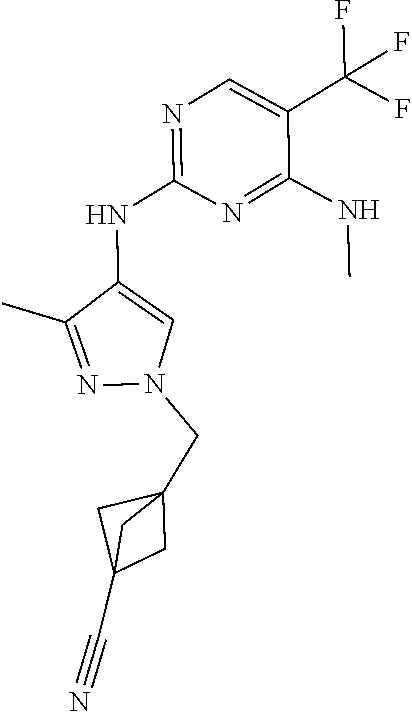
N1=C(NC2=CN(CC34CC(C#N)(C3)C4)N=C2C)N=C(NC)C(C(F)(F)F)=C1
